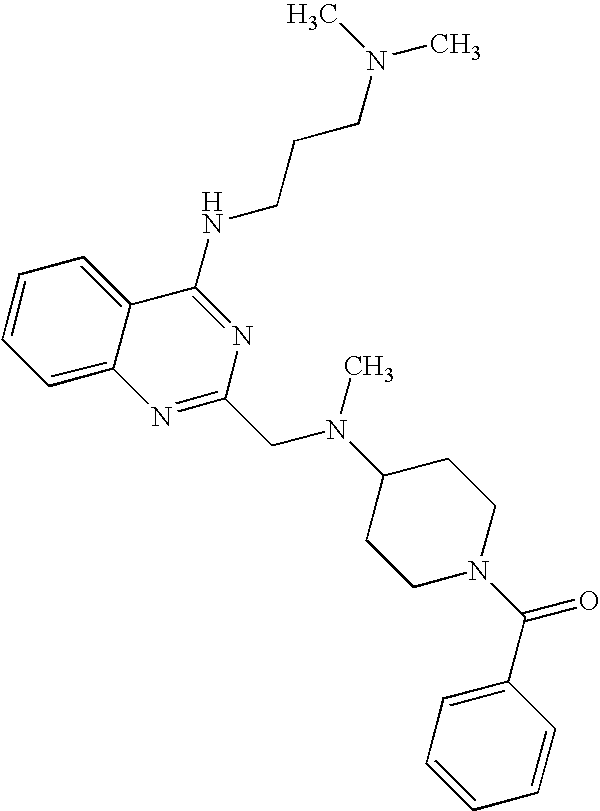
C1=CC=C2C(=C1)N=C(CN(C1CCN(C(C3=CC=CC=C3)=O)CC1)C)N=C2NCCCN(C)C
